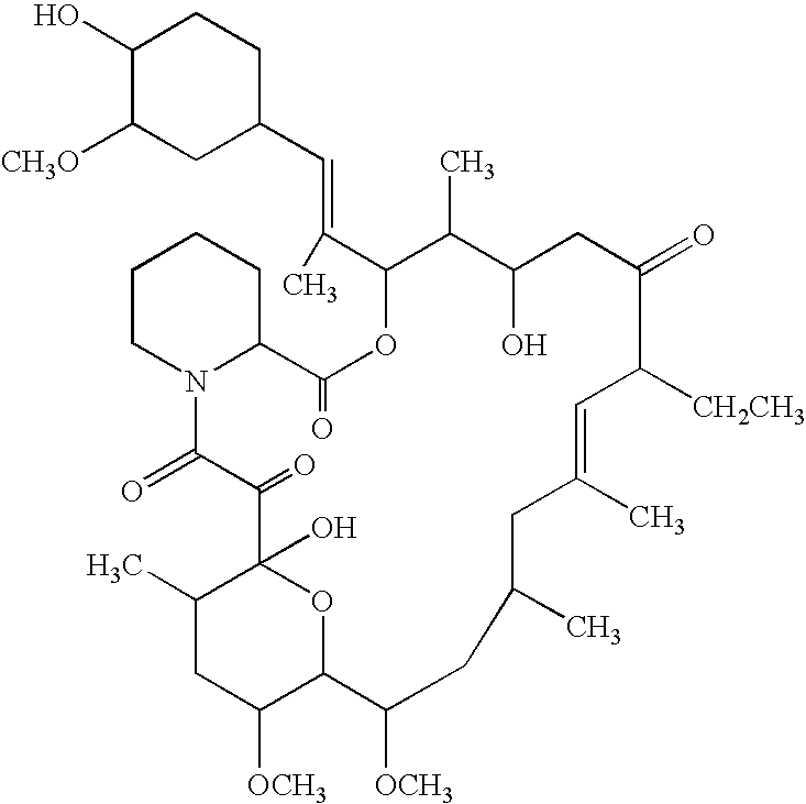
C1(O)C([CH3O])CC(C=C(C2C(C)C(O)CC(=O)C([CH2CH3])C=C(C)CC(C)CC([OCH3])C3OC(O)(C(=O)C(=O)N4C(C(=O)O2)CCCC4)C(C)CC3[OCH3])C)CC1
